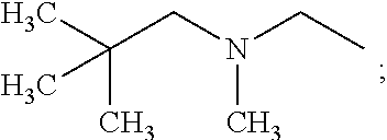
N(CC)(CC(C)(C)C)C
